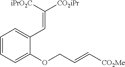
C1=CC=C(OCC=C[CO2Me])C(C=C([CO2iPr])[iPrO2C])=C1
